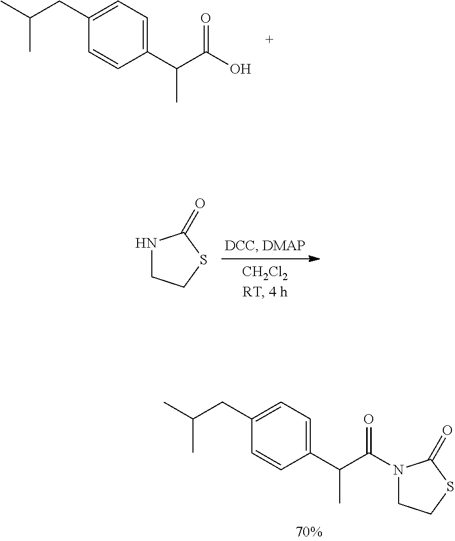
C1=C(CC(C)C)C=CC(C(C(O)=O)C)=C1.N1CCSC1=O.C1=C(CC(C)C)C=CC(C(C(N2CCSC2=O)=O)C)=C1
